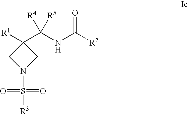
C1N(S(=O)(=O)[R3])CC1([R1])C(NC(=O)[R2])([R4])[R5]
